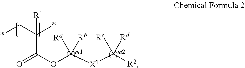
*CC(*)(C(=O)OC([X1]C([R2])([Rc])[Rd])([Ra])[Rb])[R1]
